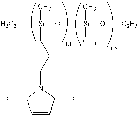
[H5C2O][Si](O[Si](O[C2H5])(C)C)(C)CCCN1C(=O)C=CC1=O
